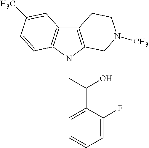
C12=C(N(CC(C3=CC=CC=C3F)O)C3=C1C=C(C)C=C3)CN(C)CC2
